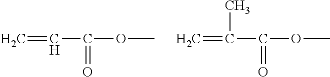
C=CC(OC)=O.C=C(C(OC)=O)C
